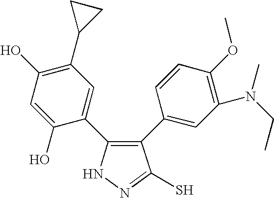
C1(C2=CC(N(CC)C)=C(OC)C=C2)=C(C2=CC(C3CC3)=C(O)C=C2O)NN=C1S
